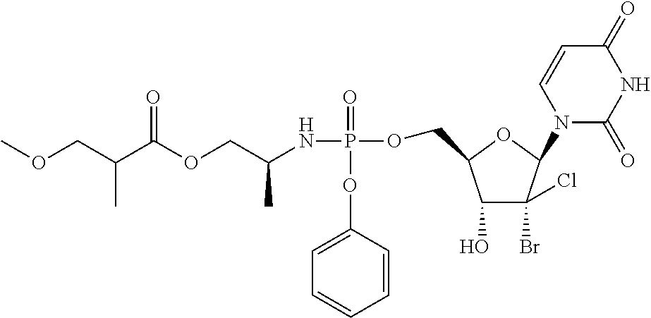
C(C(OCC(NP(=O)(OC1=CC=CC=C1)OCC1C(O)C(Br)(Cl)C(N2C(=O)NC(=O)C=C2)O1)C)=O)(COC)C
